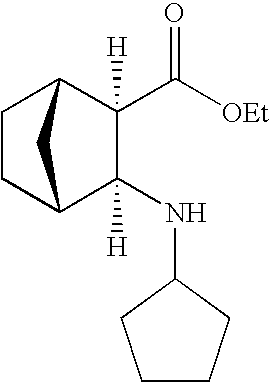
C1CC2C(NC3CCCC3)([H])C(C([OEt])=O)([H])C1C2
